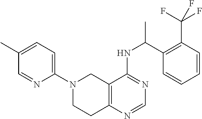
C1=C(C)C=NC(N2CCC3=C(C2)C(NC(C)C2=C(C(F)(F)F)C=CC=C2)=NC=N3)=C1
